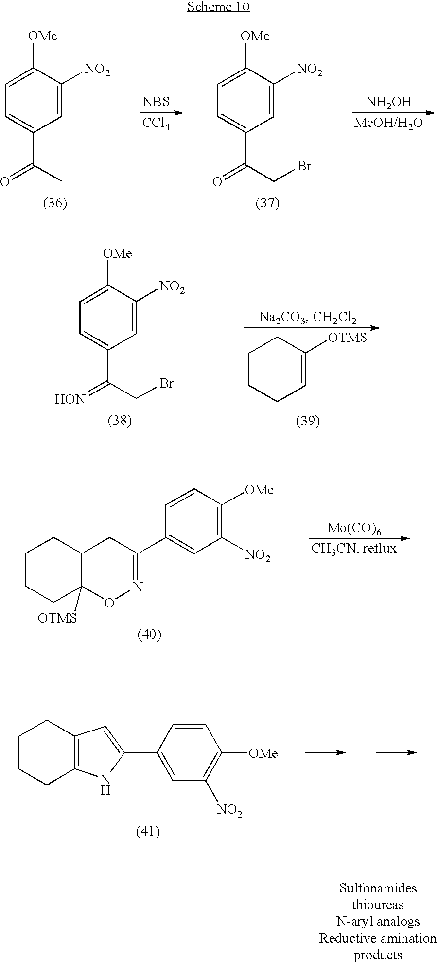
C1=C([OMe])C([NO2])=CC(C(C)=O)=C1.C1=C([OMe])C([NO2])=CC(C(CBr)=O)=C1.[MeOH/H2O].[NH2OH].[CCl4].[NBS].C1=C([OMe])C([NO2])=CC(C(CBr)=[HON])=C1.C1CCC=C([OTMS])C1.C1=CC([OMe])=C([NO2])C=C1C1=NOC2([OTMS])C(C1)CCCC2.[Mo(CO)6].C1CCC2=C(C1)C=C(C1=CC([NO2])=C([OMe])C=C1)N2
